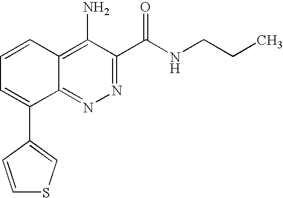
C1(C2=CSC=C2)=CC=CC2=C(N)C(C(=O)NCCC)=NN=C12
